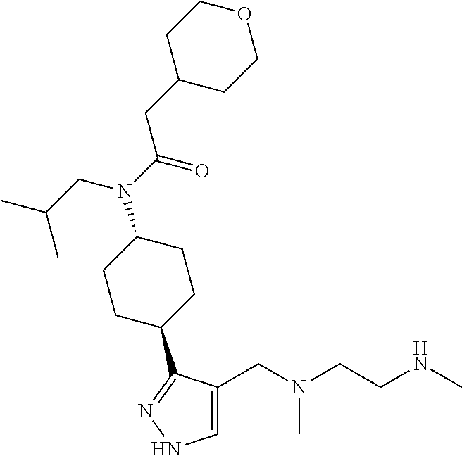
C1=C(CN(CCNC)C)C(C2CCC(N(CC(C)C)C(CC3CCOCC3)=O)CC2)=NN1
